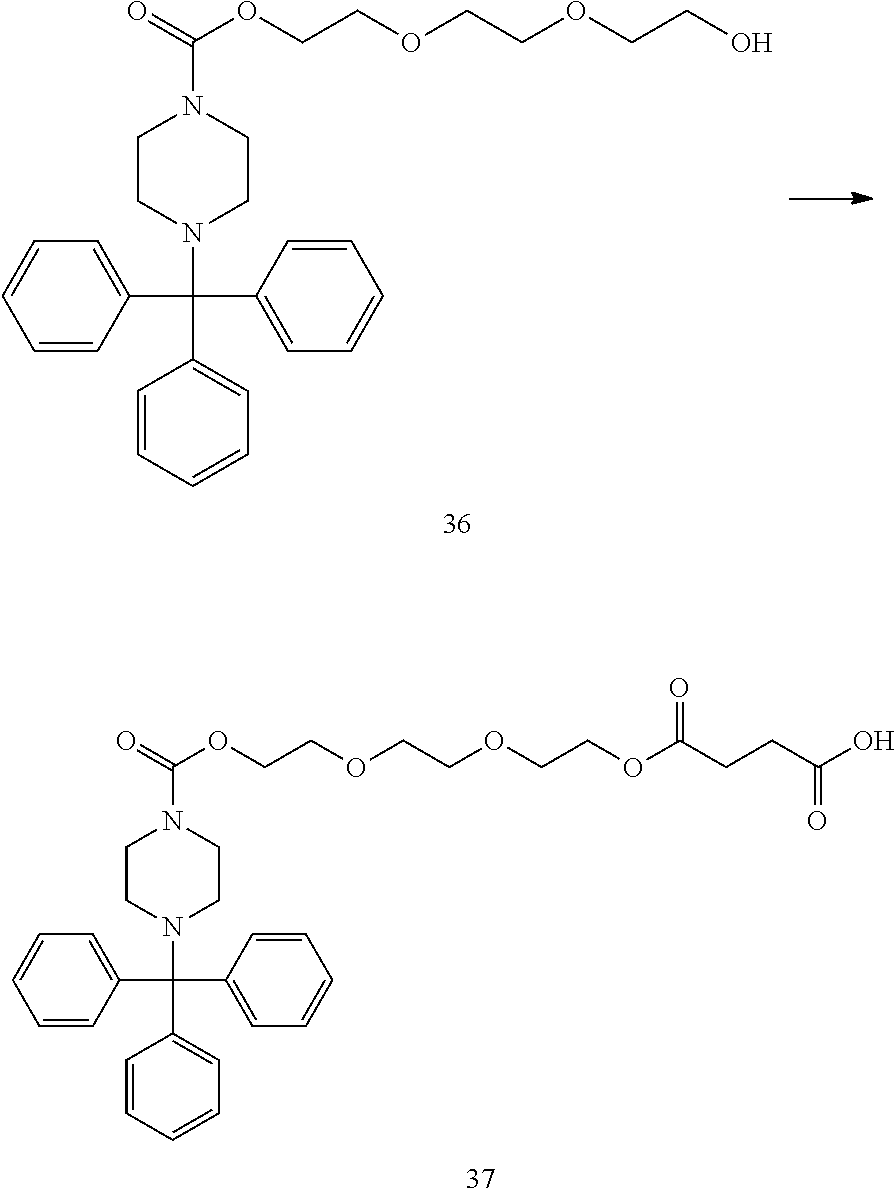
C1=CC=CC(C(N2CCN(C(=O)OCCOCCOCCO)CC2)(C2=CC=CC=C2)C2=CC=CC=C2)=C1.C1=CC=CC(C(N2CCN(C(=O)OCCOCCOCCOC(CCC(O)=O)=O)CC2)(C2=CC=CC=C2)C2=CC=CC=C2)=C1
